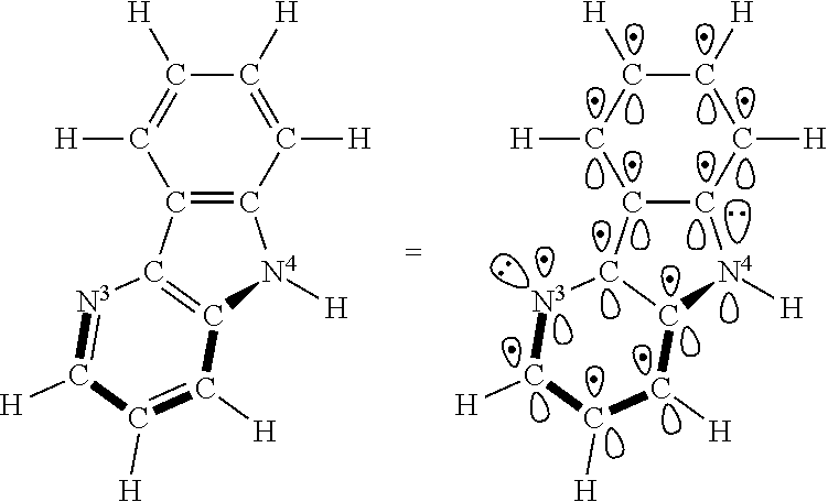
C1([H])C([H])C([H])C([H])C2C1[N4]([H])C1C2[N3]C([H])C([H])C1[H].C1([H])=C([H])C([H])=C([H])C2=C1[N4]([H])C1=C2[N3]=C([H])C([H])=C1[H]
